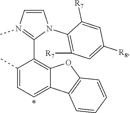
C1=CN(C)=C(C2=C3C(=CC=C2C)C2=C(O3)C=CC=C2)N1C1=C([R7])C=C([R8])C=C1[R7]
